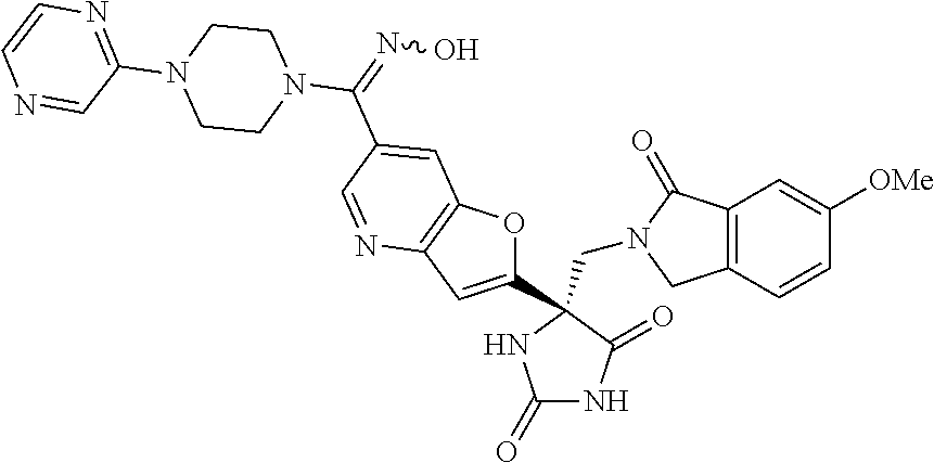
C(N1CC2=C(C1=O)C=C([OMe])C=C2)C1(C2=CC3=C(O2)C=C(C(=NO)N2CCN(C4=NC=CN=C4)CC2)C=N3)C(=O)NC(=O)N1
